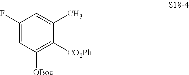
C1(F)=CC([OBoc])=C([CO2Ph])C(C)=C1
